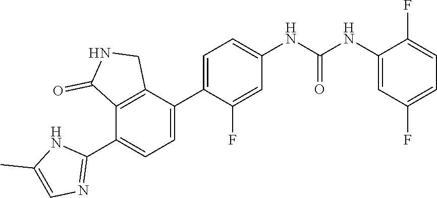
C1=C(C2=CC=C(NC(NC3=CC(F)=CC=C3F)=O)C=C2F)C2=C(C(C3=NC=C(C)N3)=C1)C(=O)NC2
